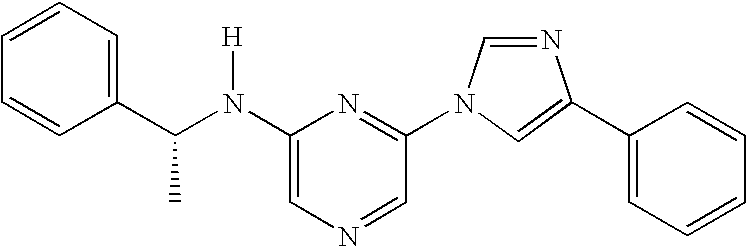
C1=CC(C(N(C2=CN=CC(N3C=C(C4=CC=CC=C4)N=C3)=N2)[H])C)=CC=C1
